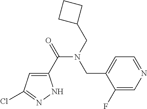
C1(C(=O)N(CC2CCC2)CC2=CC=NC=C2F)=CC(Cl)=NN1
